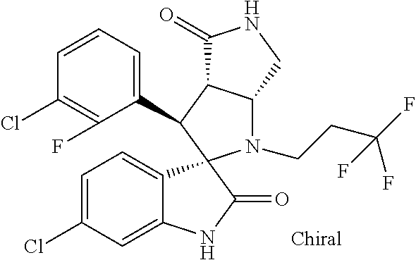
C1(C2C3C(N(CCC(F)(F)F)C24C2=CC=C(Cl)C=C2NC4=O)CNC3=O)=CC=CC(Cl)=C1F
